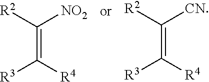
[R3]C(=C([R2])[NO2])[R4].[R3]C(=C([R2])[CN])[R4]
